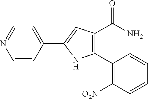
C1=CC(C2=CC(C(=O)N)=C(C3=C([O2N])C=CC=C3)N2)=CC=N1
